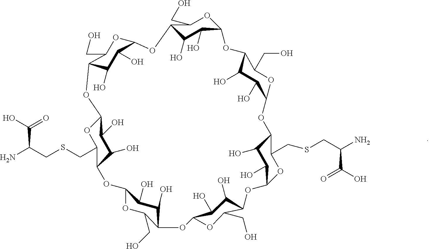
C12OC3C(O)C(O)C(OC3CO)OC3C(O)C(O)C(OC3CO)OC3C(O)C(O)C(OC3CSCC(C(O)=O)N)OC3C(O)C(O)C(OC3CO)OC3C(O)C(O)C(OC3CO)OC3C(O)C(O)C(OC3CSCC(N)C(O)=O)OC(C(CO)O1)C(O)C2O
